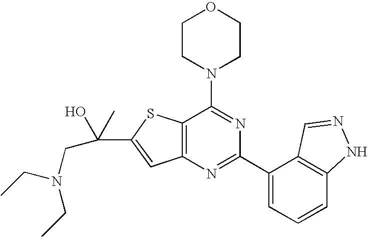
C1CN(C2=NC(C3=CC=CC4=C3C=NN4)=NC3=C2SC(C(O)(C)CN(CC)CC)=C3)CCO1
